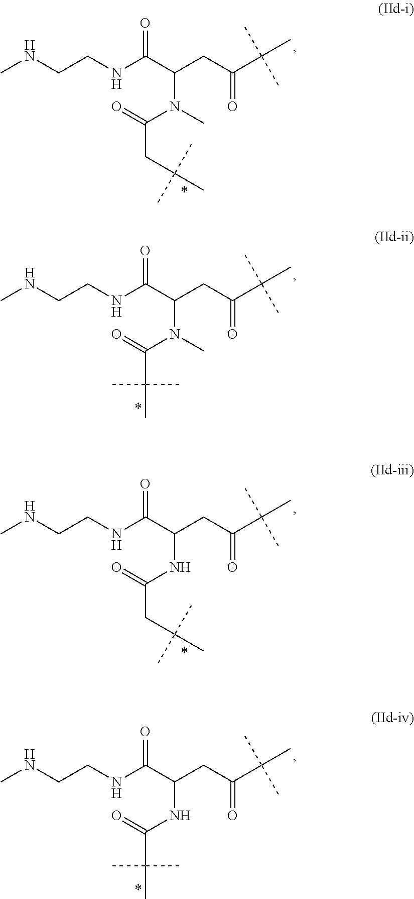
CNCCNC(C(CC(C(C)(C)C)=O)N(C)C(=O)CC(C)(C)C)=O.CNCCNC(C(CC(C(C)(C)C)=O)N(C)C(=O)C(C)(C)C)=O.CNCCNC(C(CC(C(C)(C)C)=O)NC(=O)CC(C)(C)C)=O.CNCCNC(C(CC(C(C)(C)C)=O)NC(=O)C(C)(C)C)=O
